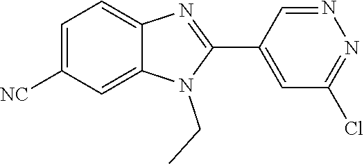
C1=C([NC])C=C2C(=C1)N=C(C1=CC(Cl)=NN=C1)N2CC
